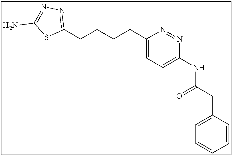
C1(CCCCC2=NN=C(N)S2)=CC=C(NC(CC2=CC=CC=C2)=O)N=N1
